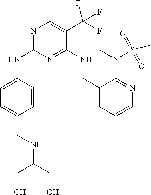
N1=C(NC2=CC=C(CNC(CO)CO)C=C2)N=C(NCC2=CC=CN=C2N(C)S(C)(=O)=O)C(C(F)(F)F)=C1
